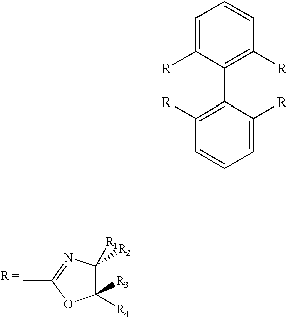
C1([R4])([R3])C([R1])([R2])N=C(C)O1.C1=C([R])C(C2=C([R])C=CC=C2[R])=C([R])C=C1
